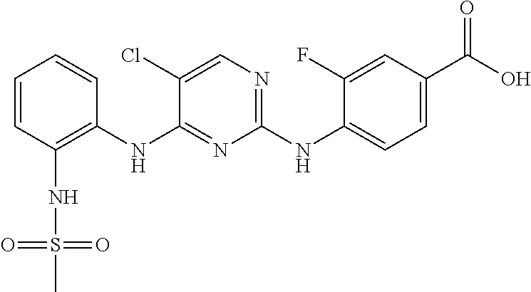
C1=CC(NS(=O)(C)=O)=C(NC2=NC(NC3=CC=C(C(O)=O)C=C3F)=NC=C2Cl)C=C1
